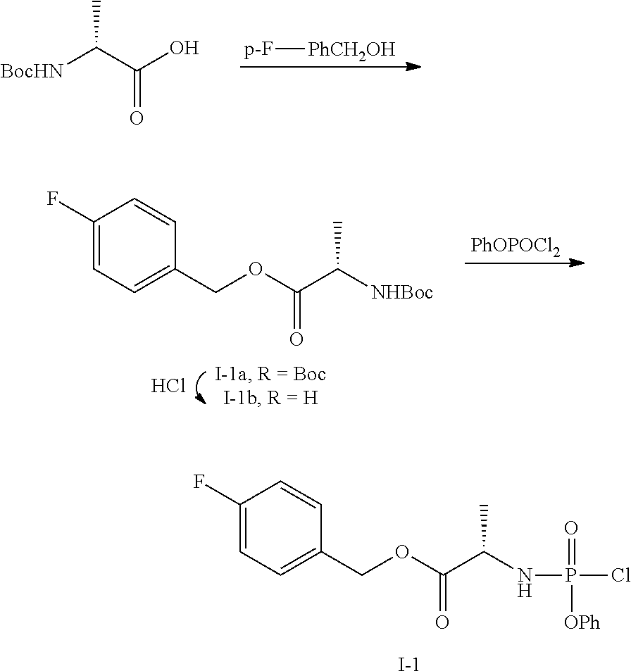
O(C(C([NHBoc])C)=O)CC1=CC=C(F)C=C1.[PhOPOCl2].Cl.O(C(C(NP(Cl)(=O)[OPh])C)=O)CC1=CC=C(F)C=C1.[I-].OC(C([BocHN])C)=O.[p-F][PhCH2OH]
